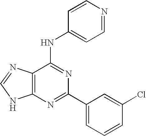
C12=C(N=CN1)C(NC1=CC=NC=C1)=NC(C1=CC=CC(Cl)=C1)=N2
